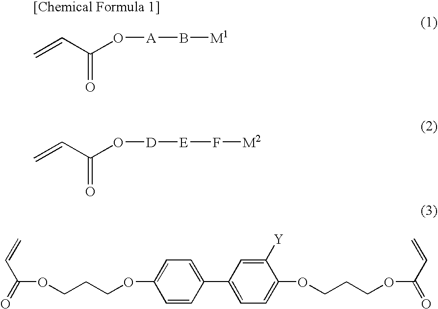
C=CC(O[A]B[M1])=O.C=CC(O[D][E]F[M2])=O.C(=C)C(=O)OCCCOC1=CC=C(C2=CC=C(OCCCOC(=O)C=C)C([Y])=C2)C=C1
